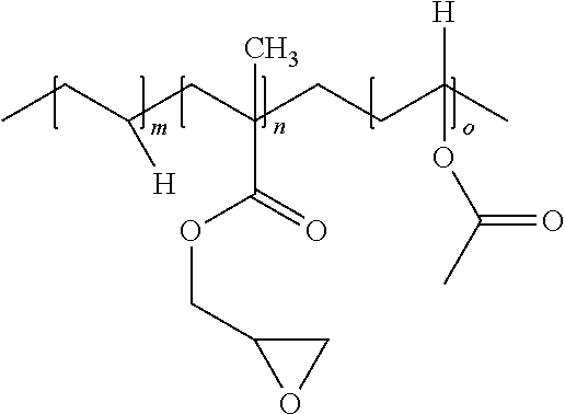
CCC(CC(CCC(C)([H])OC(C)=O)(C)C(=O)OCC1OC1)[H]
